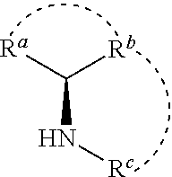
C(N[Rc])([Ra])[Rb]
